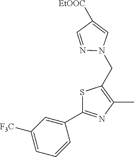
CC1=C(CN2N=CC([EtOOC])=C2)SC(C2=CC([F3C])=CC=C2)=N1
